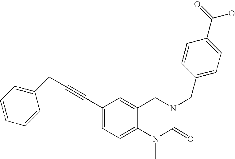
C(#CC1=CC=C2C(=C1)CN(CC1=CC=C(C(=O)O)C=C1)C(=O)N2C)CC1=CC=CC=C1
